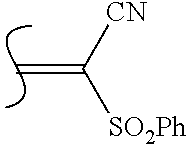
C=C([CN])[SO2Ph]
